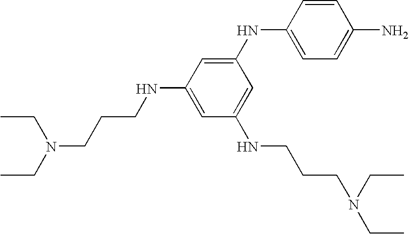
C1(NC2=CC(NCCCN(CC)CC)=CC(NCCCN(CC)CC)=C2)=CC=C(N)C=C1
